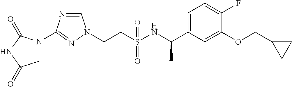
C(CS(NC(C1=CC=C(F)C(OCC2CC2)=C1)C)(=O)=O)N1C=NC(N2CC(=O)NC2=O)=N1
